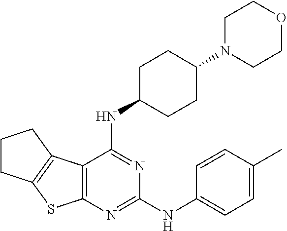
C1N(C2CCC(NC3=NC(NC4=CC=C(C)C=C4)=NC4=C3C3=C(S4)CCC3)CC2)CCOC1
